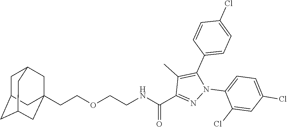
C(COCCNC(C1=NN(C2=CC=C(Cl)C=C2Cl)C(C2=CC=C(Cl)C=C2)=C1C)=O)C12CC3CC(CC(C1)C3)C2
